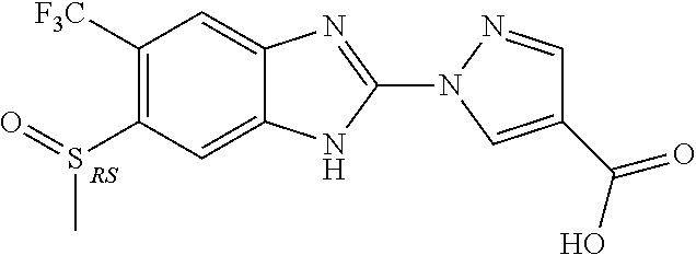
C1=C2C(=CC([F3C])=C1S(=O)C)N=C(N1C=C(C(O)=O)C=N1)N2
